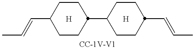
CC=CC1CCC(C2CCC(C=CC)CC2)CC1.[H].[H]
